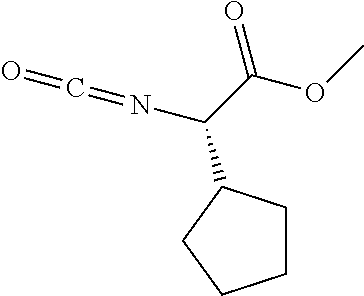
N(C(C(OC)=O)C1CCCC1)=C=O
